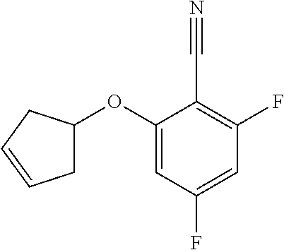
C1(OC2CC=CC2)=CC(F)=CC(F)=C1C#N
